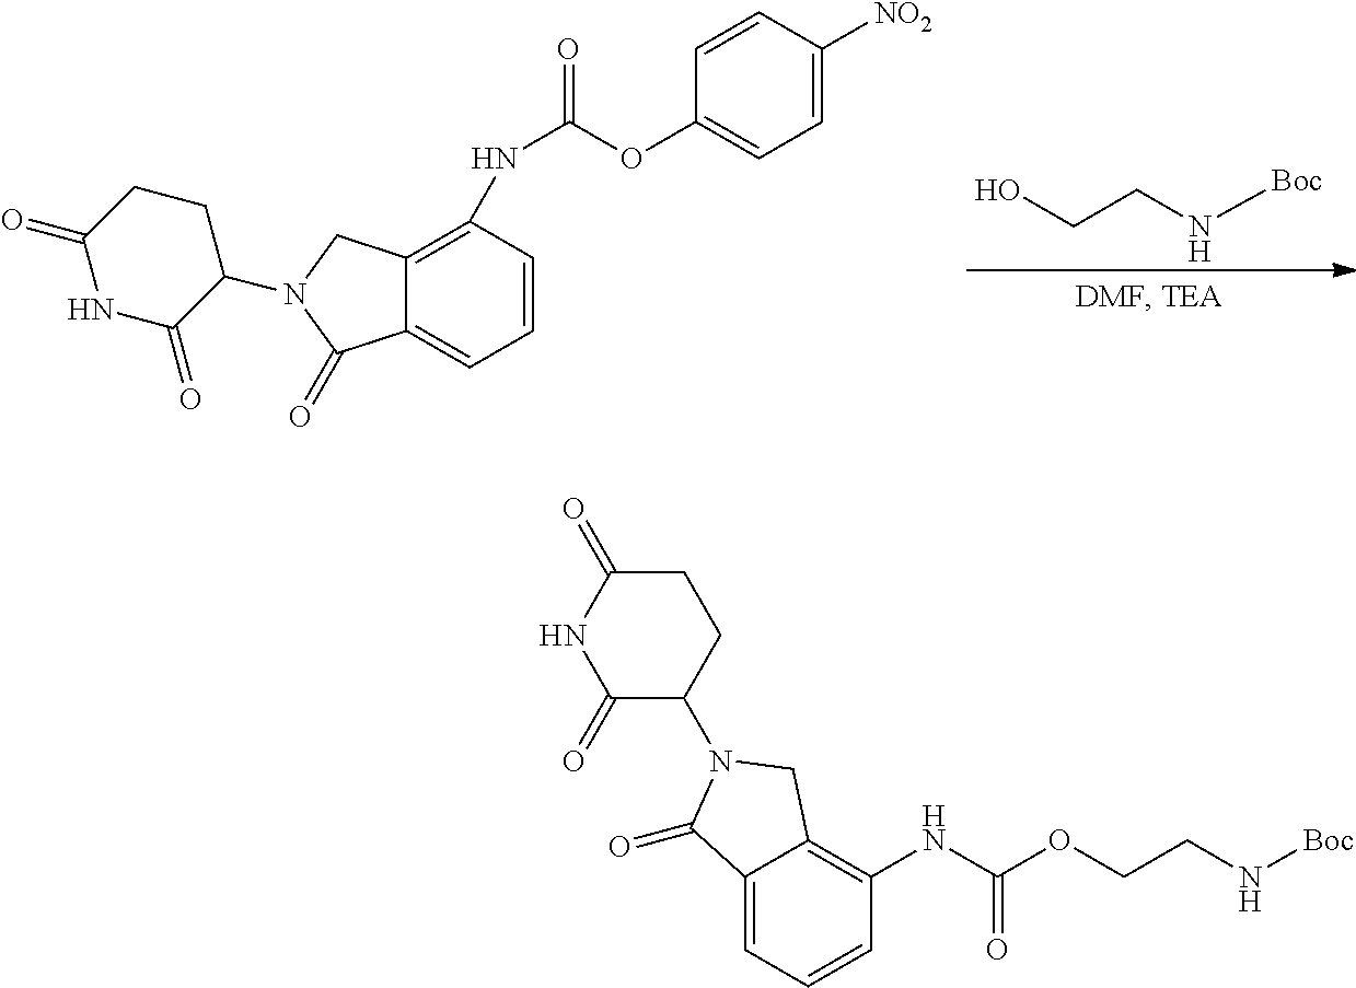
C1=CC(NC(OC2=CC=C([NO2])C=C2)=O)=C2C(=C1)C(=O)N(C1CCC(=O)NC1=O)C2.C(CN[Boc])O.C12=CC=CC(NC(OCCN[Boc])=O)=C1CN(C1CCC(=O)NC1=O)C2=O
